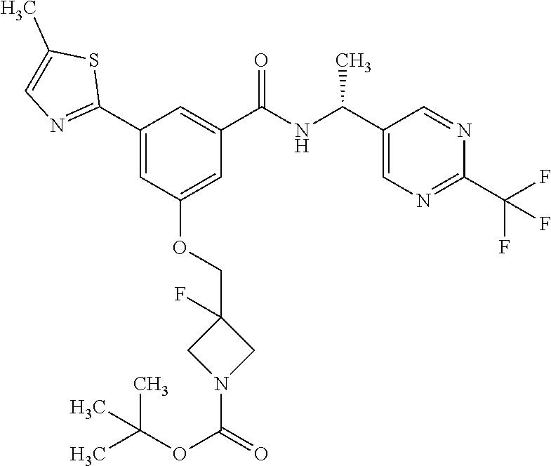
C1(C2=NC=C(C)S2)=CC(OCC2(F)CN(C(=O)OC(C)(C)C)C2)=CC(C(NC(C2=CN=C(C(F)(F)F)N=C2)C)=O)=C1
